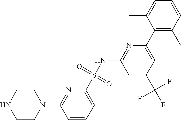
C1=CC=C(S(NC2=NC(C3=C(C)C=CC=C3C)=CC(C(F)(F)F)=C2)(=O)=O)N=C1N1CCNCC1
